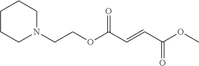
C1N(CCOC(C=CC(OC)=O)=O)CCCC1
